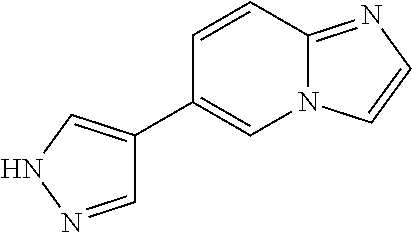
C1(C2=CNN=C2)=CN2C(=NC=C2)C=C1
